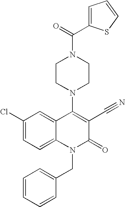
C1=CC=CC(CN2C(=O)C(C#N)=C(N3CCN(C(=O)C4=CC=CS4)CC3)C3=CC(Cl)=CC=C23)=C1
